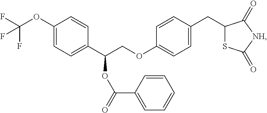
C1(OC(F)(F)F)=CC=C(C(COC2=CC=C(CC3SC(=O)[NH]C3=O)C=C2)OC(C2=CC=CC=C2)=O)C=C1
